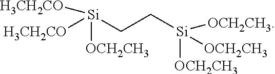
[Si](CC[Si]([OCH2CH3])([OCH2CH3])[OCH2CH3])([H3CH2CO])([OCH2CH3])[H3CH2CO]
